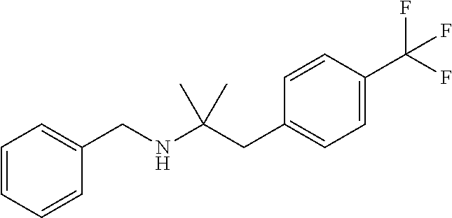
C1(CC(NCC2=CC=CC=C2)(C)C)=CC=C(C(F)(F)F)C=C1
